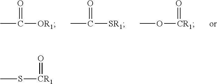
CC([OR1])=O.CC([SR1])=O.CO[CR1]=O.CS[CR1]=O
